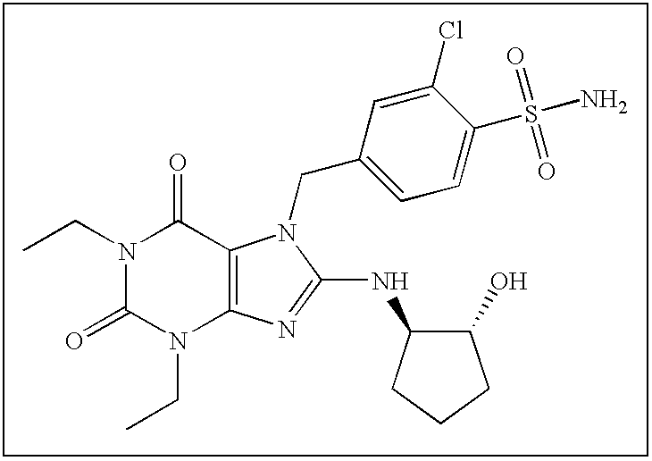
C(N1C(=O)N(CC)C2=C(C1=O)N(CC1=CC=C(S(N)(=O)=O)C(Cl)=C1)C(NC1C(O)CCC1)=N2)C
